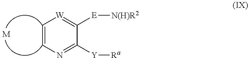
C1=CN=C([Y][Ra])C([E][N(H)R2])=[W]1.[M]
